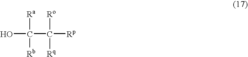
OC(C([Rp])([Rq])[Ro])([Rb])[Ra]
